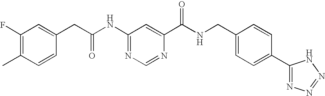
C1(F)=C(C)C=CC(CC(NC2=NC=NC(C(NCC3=CC=C(C4=NN=NN4)C=C3)=O)=C2)=O)=C1
